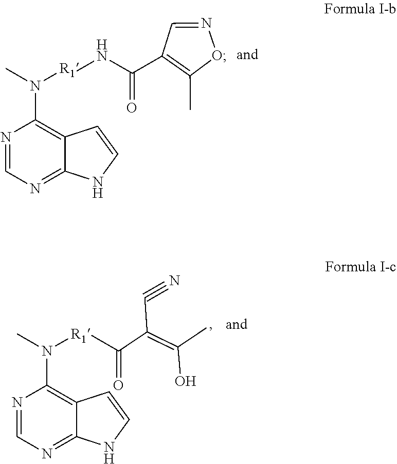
N1=CN=C2C(=C1N(C)[R1]NC(=O)C1=C(C)ON=C1)C=CN2.N1=CN=C2C(=C1N(C)[R1]C(=O)C(C#N)=C(O)C)C=CN2
